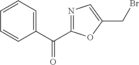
C1=CC=C(C(=O)C2=NC=C(CBr)O2)C=C1
